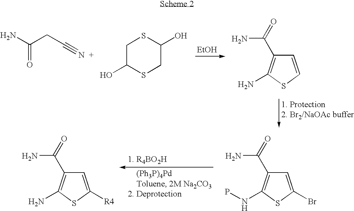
NC(CC#N)=O.C1C(O)SCC(O)S1.[EtOH].C1=CSC(N)=C1C(=O)N.C1=C(Br)SC(NP)=C1C(=O)N.C1=C([R4])SC(N)=C1C(=O)N
